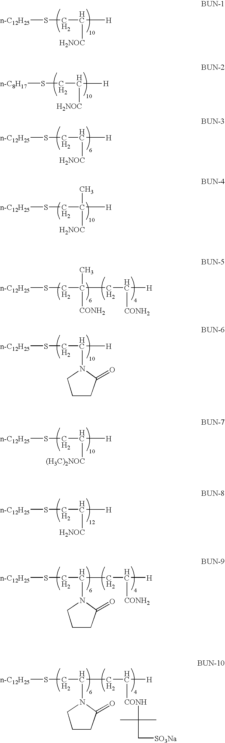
[n-C8H17]SCC([H])[H2NOC].[n-C12H25]SCC([H])[H2NOC].[n-C12H25]SCC([H])([H2NOC])C.[n-C12H25]SCC([H])[H2NOC].[n-C12H25]SCC([H])N1CCCC1=O.[n-C12H25]SCC(CC([H])[CONH2])([CONH2])C.[n-C12H25]SCC([H])[(H3C)2NOC].[n-C12H25]SCC([H])[H2NOC].[n-C12H25]SCC(CC([H])[CONH2])N1CCCC1=O.[n-C12H25]SCC(CC([H])[CONH]C(C[SO3Na])(C)C)N1CCCC1=O
